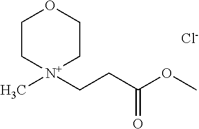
C1C[N+](C)(CCC(OC)=O)CCO1.[Cl-]
